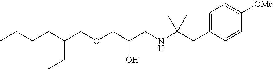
O(CC(CNC(CC1=CC=C([OMe])C=C1)(C)C)O)CC(CCCC)CC
